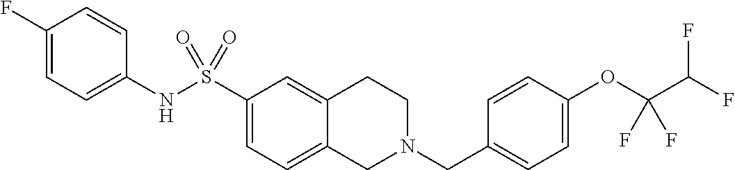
C1(F)=CC=C(NS(C2=CC=C3C(=C2)CCN(CC2=CC=C(OC(C(F)F)(F)F)C=C2)C3)(=O)=O)C=C1
